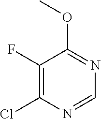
C1(F)=C(Cl)N=CN=C1OC
